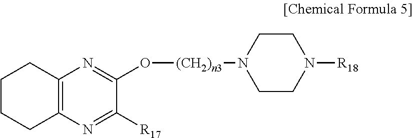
C12=C(N=C([R17])C(O[(CH2)n3]N3CCN([R18])CC3)=N1)CCCC2
